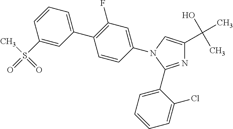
C1=C(C2=C(F)C=C(N3C=C(C(O)(C)C)N=C3C3=CC=CC=C3Cl)C=C2)C=C(S(C)(=O)=O)C=C1
